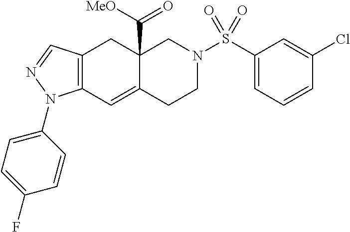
C12(C([MeO])=O)C(=CC3=C(C1)C=NN3C1=CC=C(F)C=C1)CCN(S(C1=CC=CC(Cl)=C1)(=O)=O)C2
